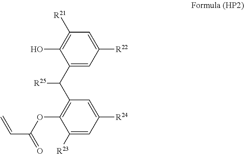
C1([R23])=CC([R24])=CC(C(C2=CC([R22])=CC([R21])=C2O)[R25])=C1OC(C=C)=O
